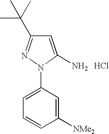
C1=C(N)N(C2=CC=CC([NMe2])=C2)N=C1C(C)(C)C.Cl
